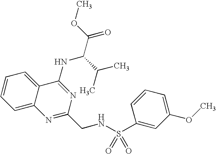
C1=CC=C2C(=C1)C(NC(C(C)C)C(=O)OC)=NC(CNS(=O)(=O)C1=CC(OC)=CC=C1)=N2
